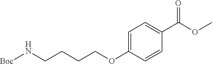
[Boc]NCCCCOC1=CC=C(C(OC)=O)C=C1
